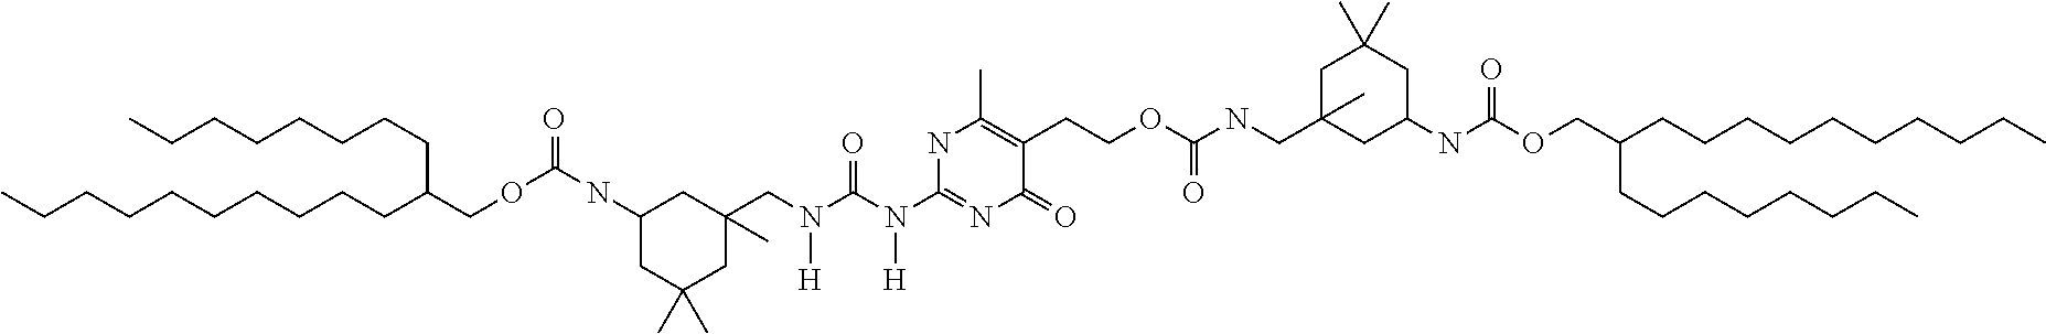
O(CC(CCCCCCCCCC)CCCCCCCC)C(NC1CC(C)(C)CC(C)(CN(C(N(C2=NC(=O)C(CCOC(NCC3(C)CC(C)(C)CC(NC(OCC(CCCCCCCCCC)CCCCCCCC)=O)C3)=O)=C(C)N2)[H])=O)[H])C1)=O
